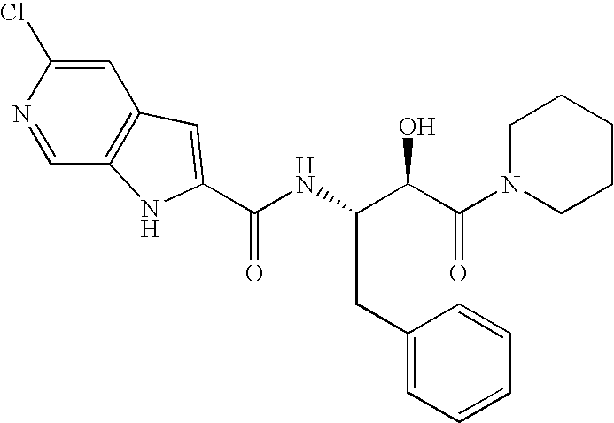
C1=C(Cl)N=CC2=C1C=C(C(NC(C(C(=O)N1CCCCC1)O)CC1=CC=CC=C1)=O)N2
